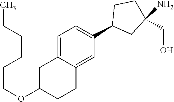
C1=C2C(=CC(C3CC(N)(CO)CC3)=C1)CCC(OCCCCCC)C2
